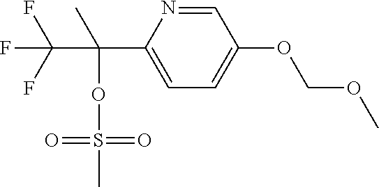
C1=NC(C(C)(C(F)(F)F)OS(C)(=O)=O)=CC=C1OCOC
